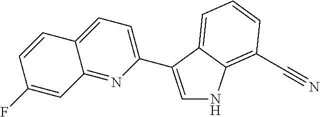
C1=C(C2=CC=C3C(=N2)C=C(F)C=C3)C2=CC=CC(C#N)=C2N1
